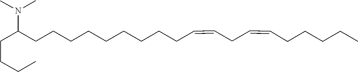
C(CCC(N(C)C)CCCCCCCCCC=CCC=CCCCCC)C
